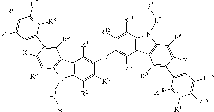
C12=C(C3=C([Rd])C4=C(C([Ra])=C3[X]1)[L]([L1][Q1])C1=C4C([R4])=C([L]C3=C([R14])C4=C(C([R11])=C3[R12])N([L2][Q2])C3=C4C([Rh])=C4C(=C3[Re])[Y]C3=C4C([R18])=C([R17])C([R16])=C3[R15])C([R2])=C1[R1])C([R8])=C([R7])C([R6])=C2[R5]
